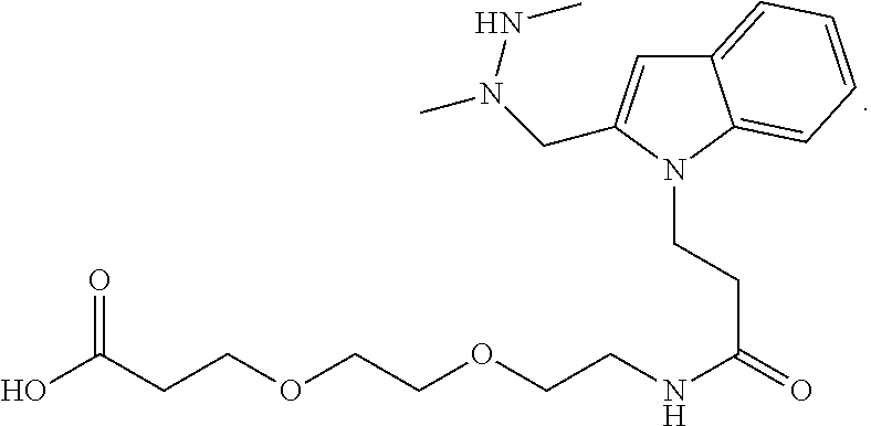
OC(CCOCCOCCNC(=O)CCN1C2=CC=CC=C2C=C1CN(C)NC)=O
